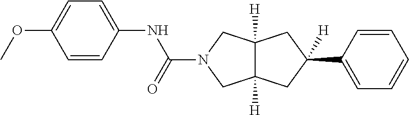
C12([H])C([H])(CC(C3=CC=CC=C3)([H])C1)CN(C(=O)NC1=CC=C(OC)C=C1)C2
